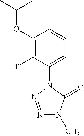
C1(OC(C)C)=C([T])C(N2N=NN(C)C2=O)=CC=C1
